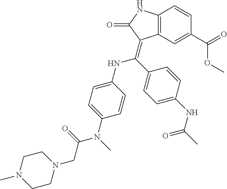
C12=C(NC(=O)C1=C(C1=CC=C(NC(C)=O)C=C1)NC1=CC=C(N(C(CN3CCN(C)CC3)=O)C)C=C1)C=CC(C(=O)OC)=C2
